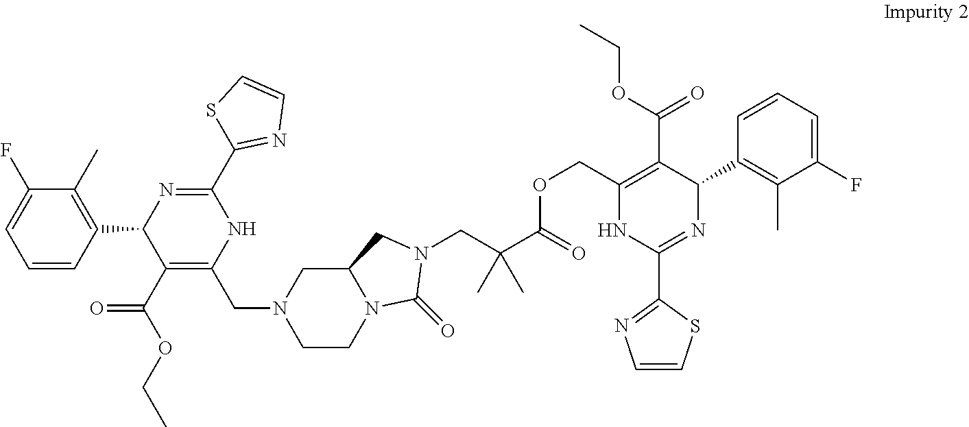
C1=CC(C2N=C(C3=NC=CS3)NC(CN3CCN4C(C3)CN(CC(C)(C)C(=O)OCC3=C(C(OCC)=O)C(C5=C(C)C(F)=CC=C5)N=C(C5=NC=CS5)N3)C4=O)=C2C(OCC)=O)=C(C)C(F)=C1
